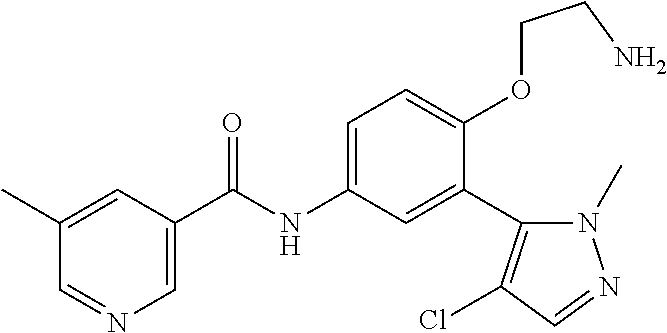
C1(C)=CC(C(=O)NC2=CC=C(OCCN)C(C3=C(Cl)C=NN3C)=C2)=CN=C1
